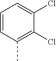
C1=CC(C)=C(Cl)C(Cl)=C1
